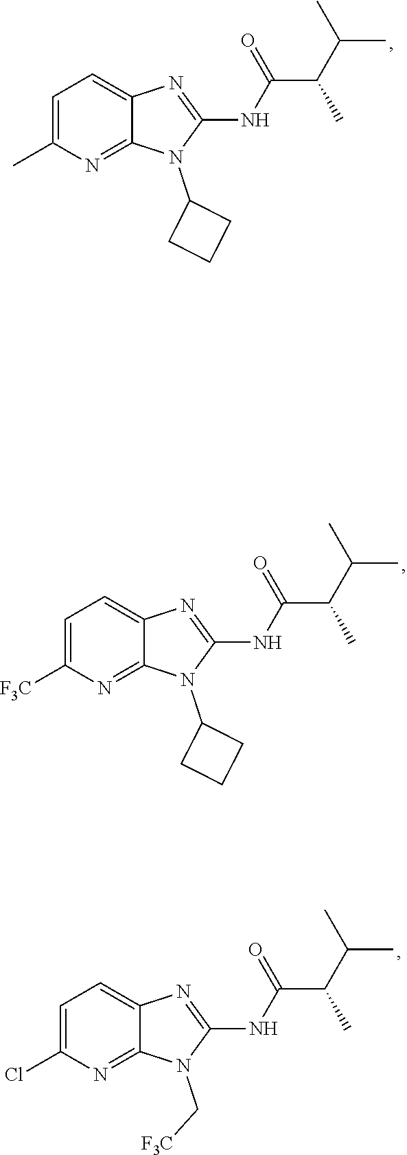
N(C1=NC2=CC=C(C)N=C2N1C1CCC1)C(C(C(C)C)C)=O.N(C1=NC2=CC=C(Cl)N=C2N1C[F3C])C(C(C(C)C)C)=O.N(C1=NC2=CC=C([F3C])N=C2N1C1CCC1)C(C(C(C)C)C)=O
